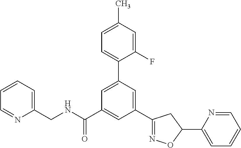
C(NC(C1=CC(C2=NOC(C3=CC=CC=N3)C2)=CC(C2=CC=C(C)C=C2F)=C1)=O)C1=CC=CC=N1
